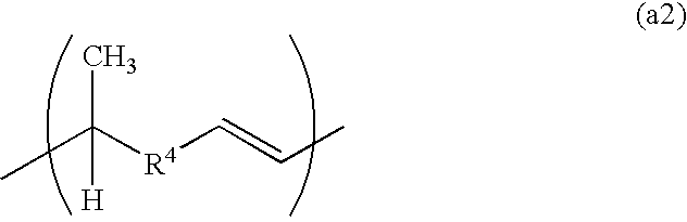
CC([R4]C=CC)(C)[H]
